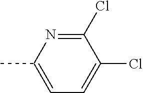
CC1=CC=C(Cl)C(Cl)=N1
